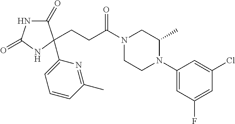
C1(=O)NC(=O)NC1(C1=CC=CC(C)=N1)CCC(N1CCN(C2=CC(F)=CC(Cl)=C2)C(C)C1)=O
